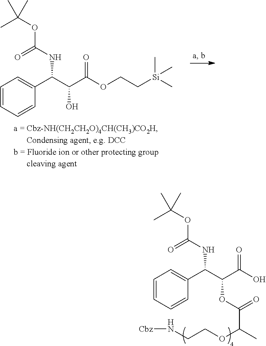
C1=CC=CC(C(C(C(OCC[Si](C)(C)C)=O)O)NC(OC(C)(C)C)=O)=C1.C1=CC=CC(C(C(C(O)=O)OC(C(C)OCCN[Cbz])=O)NC(OC(C)(C)C)=O)=C1
